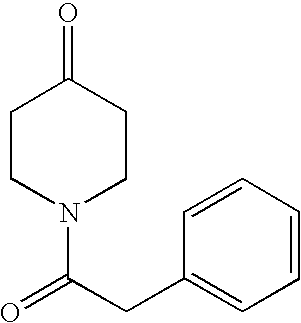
C1=CC=CC(CC(=O)N2CCC(=O)CC2)=C1
